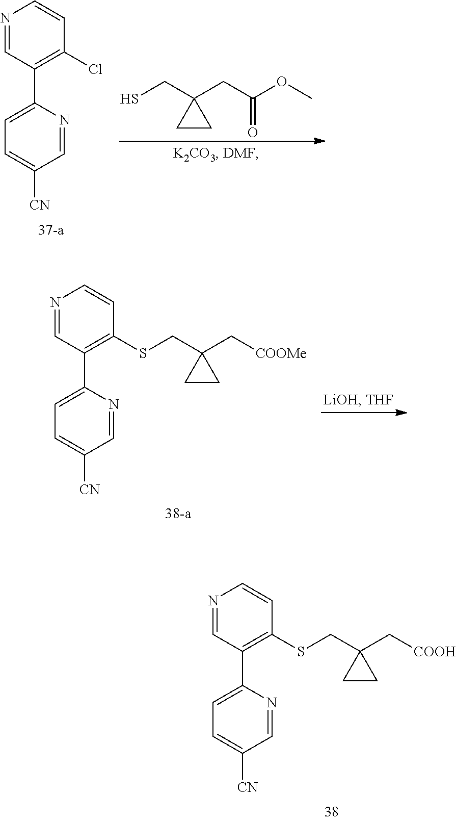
N1=CC(C2=CC=C([CN])C=N2)=C(SCC2(C[COOH])CC2)C=C1.N1=CC(C2=CC=C([CN])C=N2)=C(Cl)C=C1.C1(CC(OC)=O)(CS)CC1.N1=CC(C2=CC=C([CN])C=N2)=C(SCC2(C[COOMe])CC2)C=C1
